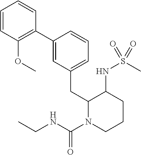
C1=C(C2=C(OC)C=CC=C2)C=CC=C1CC1N(C(NCC)=O)CCCC1NS(C)(=O)=O
